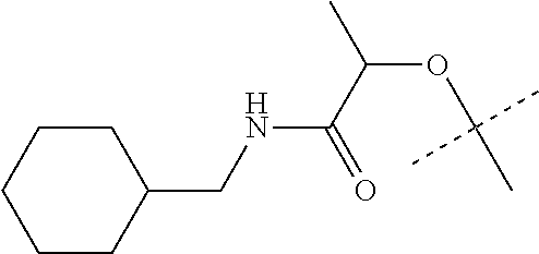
C1CCCCC1CNC(C(C)OC(C)(C)C)=O
